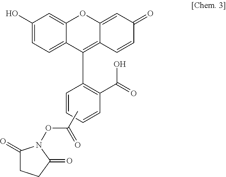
C1(O)=CC=C2C(=C1)OC1=CC(=O)C=CC1=C2C1=C(C(=O)O)C=CC=C1.CC(ON1C(=O)CCC1=O)=O
